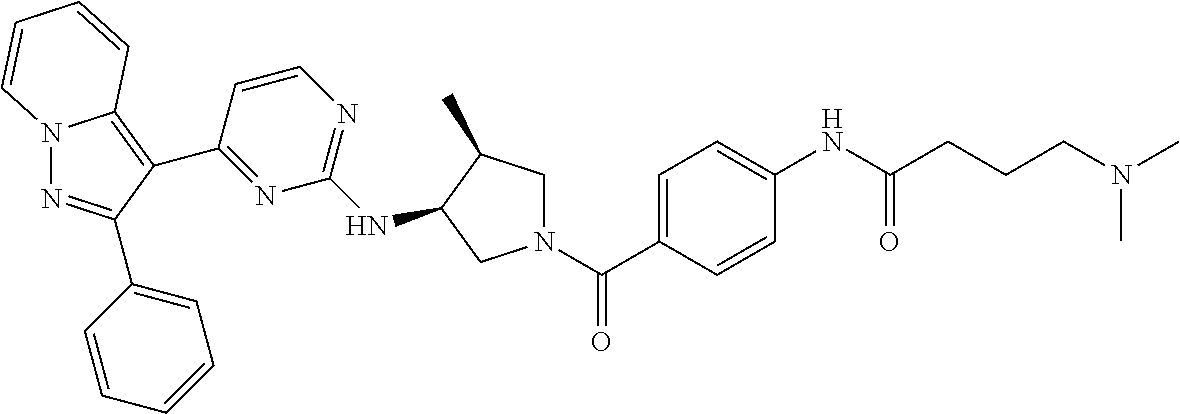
N12N=C(C3=CC=CC=C3)C(C3=NC(NC4C(C)CN(C(=O)C5=CC=C(NC(=O)CCCN(C)C)C=C5)C4)=NC=C3)=C1C=CC=C2
